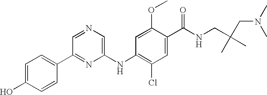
C1=C(O)C=CC(C2=NC(NC3=C(Cl)C=C(C(NCC(C)(C)CN(C)C)=O)C(OC)=C3)=CN=C2)=C1
